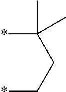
*C(CC*)(C)C
